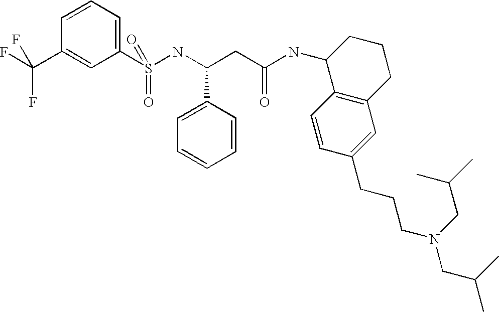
C1=CC=C(S(NC(CC(NC2C3=C(CCC2)C=C(CCCN(CC(C)C)CC(C)C)C=C3)=O)C2=CC=CC=C2)(=O)=O)C=C1C(F)(F)F
